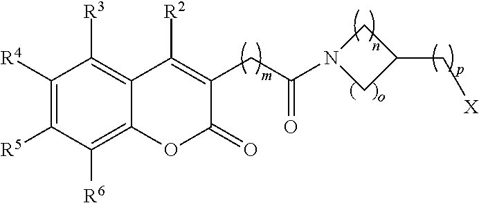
C1([R4])=C([R5])C([R6])=C2C(=C1[R3])C([R2])=C(CC(N1CC(C[X])C1)=O)C(=O)O2
